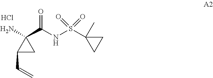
C1(C=C)CC1(N)C(NS(C1(C)CC1)(=O)=O)=O.Cl
